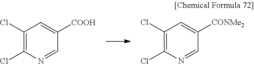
C1(Cl)=C(Cl)N=CC([COOH])=C1.C1(Cl)=C(Cl)N=CC([CONMe2])=C1
